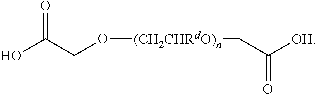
OC(CO[(CH2CHRdO)n]CC([OH])=O)=O
